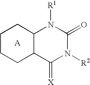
C1CCC2C(C1)N([R1])C(=O)N([R2])C2=[X]
